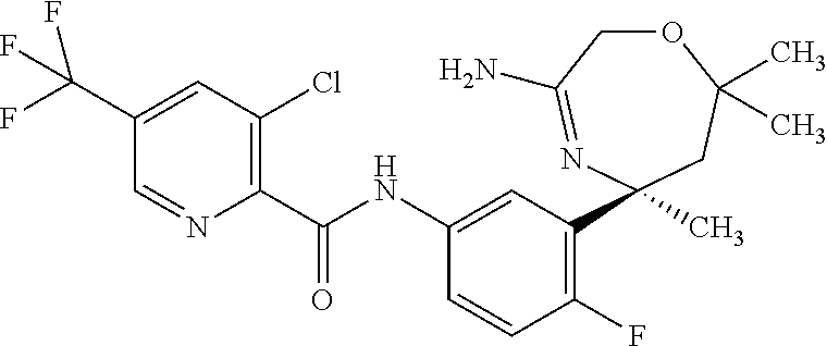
C1(F)=C(C2(C)N=C(N)COC(C)(C)C2)C=C(NC(C2=C(Cl)C=C(C(F)(F)F)C=N2)=O)C=C1
